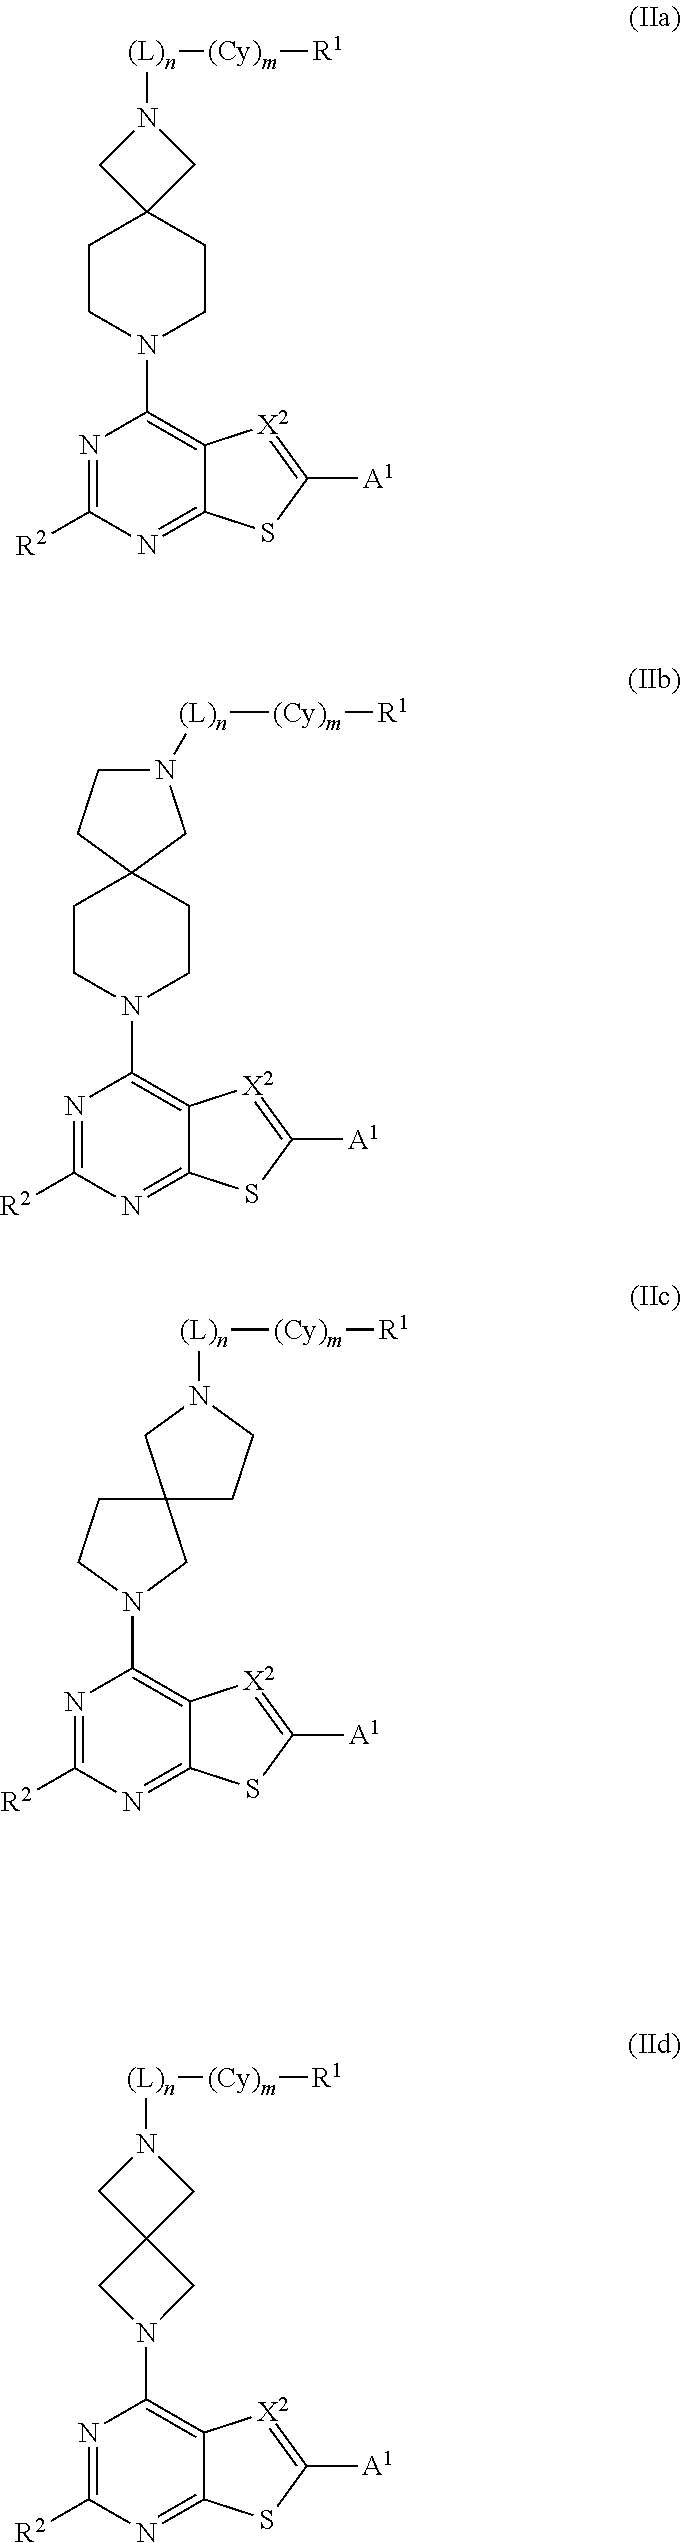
N1=C([R2])N=C2C(=C1N1CCC3(CC1)CN([(L)n][(Cy)m][R1])C3)[X2]=C([A1])S2.N1=C([R2])N=C2C(=C1N1CCC3(CC1)CN([(L)n][(Cy)m][R1])CC3)[X2]=C([A1])S2.N1=C([R2])N=C2C(=C1N1CC3(CC1)CCN([(L)n][(Cy)m][R1])C3)[X2]=C([A1])S2.N1=C([R2])N=C2C(=C1N1CC3(C1)CN([(L)n][(Cy)m][R1])C3)[X2]=C([A1])S2
